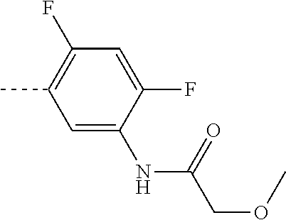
C1=C(NC(=O)COC)C(F)=CC(F)=C1C
